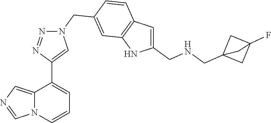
C12=CN=CN1C=CC=C2C1=CN(CC2=CC3=C(C=C2)C=C(CNCC24CC(F)(C2)C4)N3)N=N1
